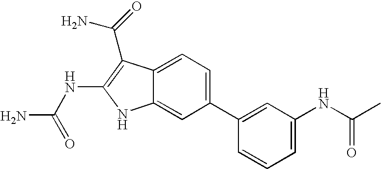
C1(C2=CC(NC(C)=O)=CC=C2)=CC=C2C(=C1)NC(NC(N)=O)=C2C(N)=O
